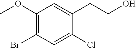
C1(OC)=C(Br)C=C(Cl)C(CCO)=C1
